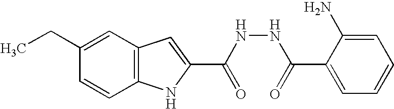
C12=C(C=C(CC)C=C1)C=C(C(NNC(C1=CC=CC=C1N)=O)=O)N2
